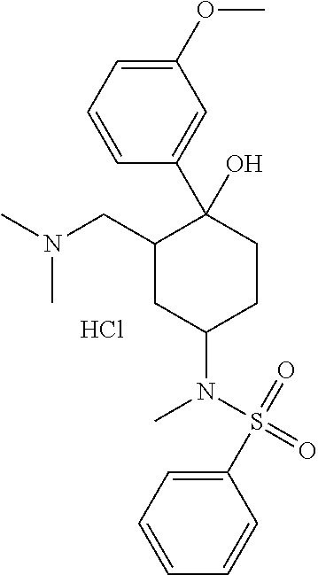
C1=C(S(=O)(=O)N(C)C2CC(CN(C)C)C(O)(C3=CC(OC)=CC=C3)CC2)C=CC=C1.Cl
